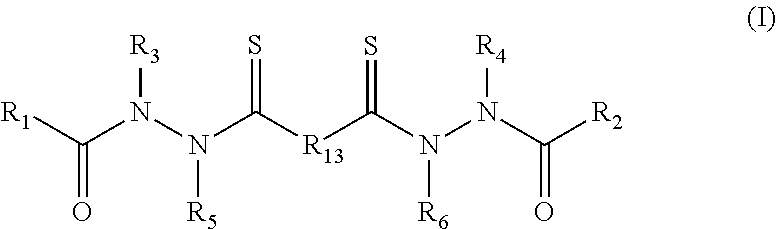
C(N(N(C([R13]C(N(N(C([R2])=O)[R4])[R6])=S)=S)[R5])[R3])([R1])=O
